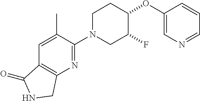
C1(OC2C(F)CN(C3=NC4=C(C=C3C)C(=O)NC4)CC2)=CN=CC=C1
